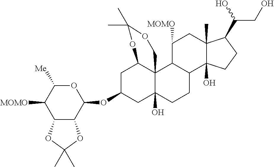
C1C(OC2C3C(C([MOMO])C([Me])O2)OC(C)(C)O3)CC2(O)C3(C1OC(C)(C)OC3)C1C(CC2)C2(O)C(C)(CC1[MOMO])C(C(CO)O)CC2
